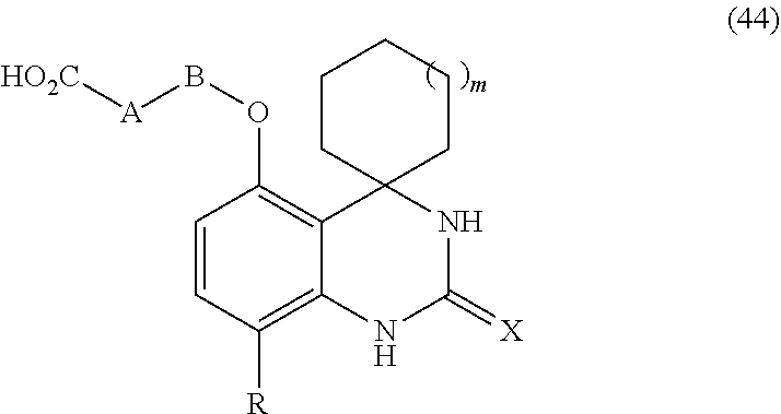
C1=CC([R])=C2C(=C1OB[A][HO2C])C1(NC(=[X])N2)CCCCC1
